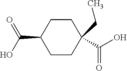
C1CC(C(=O)O)CCC1(CC)C(O)=O
